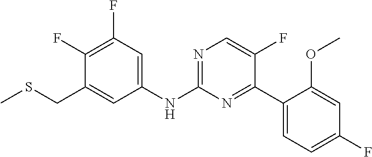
C1(NC2=NC=C(F)C(C3=CC=C(F)C=C3OC)=N2)=CC(F)=C(F)C(CSC)=C1
